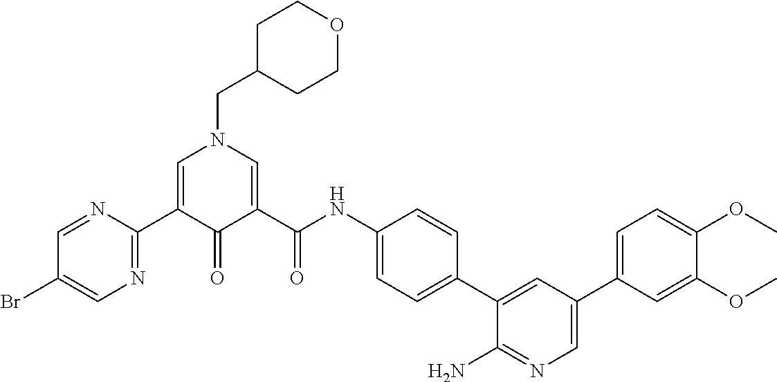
C1(C2=CN(CC3CCOCC3)C=C(C(NC3=CC=C(C4=CC(C5=CC=C(OC)C(OC)=C5)=CN=C4N)C=C3)=O)C2=O)=NC=C(Br)C=N1
